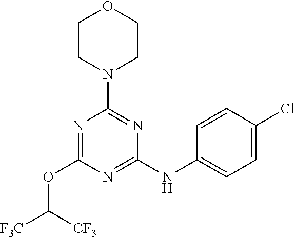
N1=C(NC2=CC=C(Cl)C=C2)N=C(N2CCOCC2)N=C1OC([F3C])[CF3]
